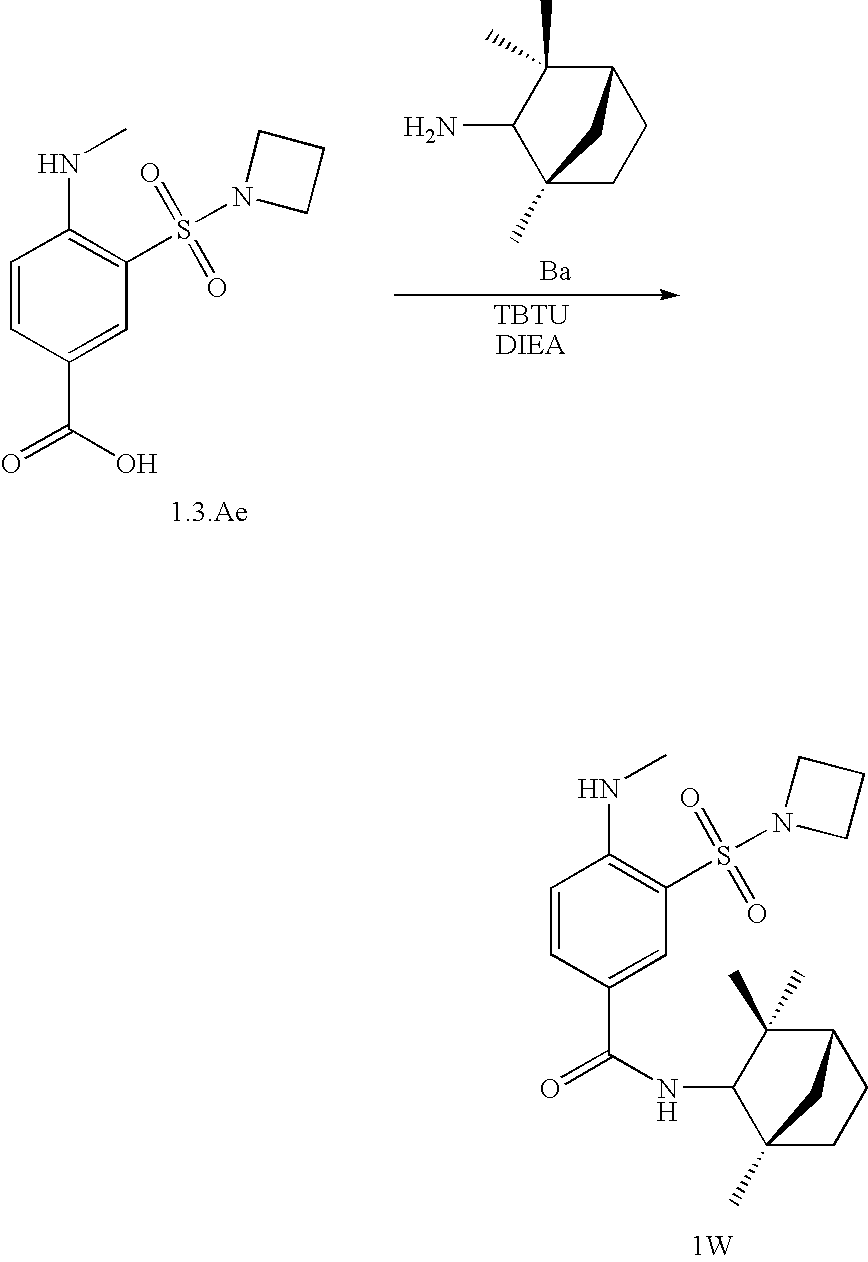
[Ba].[TBTUDIEA].C1=CC(C(=O)O)=CC(S(N2CCC2)(=O)=O)=C1NC.C12C(C)(C)C(N)C(C)(CC1)C2.C1=CC(C(=O)NC2C(C)(C)C3CCC2(C)C3)=CC(S(N2CCC2)(=O)=O)=C1NC.[1W]
